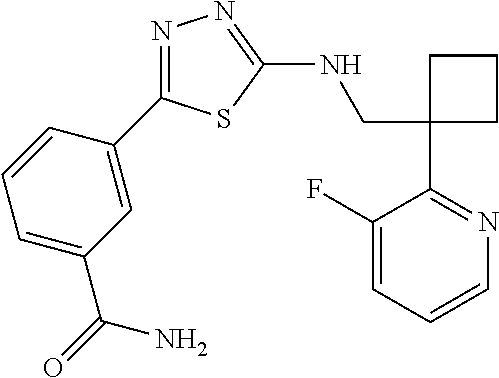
C1(CNC2=NN=C(C3=CC(C(=O)N)=CC=C3)S2)(C2=NC=CC=C2F)CCC1
